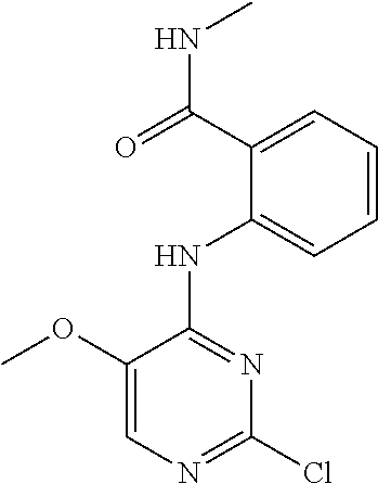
C1(OC)=CN=C(Cl)N=C1NC1=CC=CC=C1C(NC)=O
